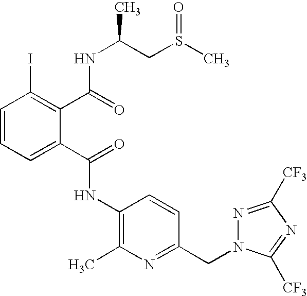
C1=CC=C(C(=O)NC2=C(C)N=C(CN3N=C([CF3])N=C3[CF3])C=C2)C(C(=O)NC(CS(C)=O)C)=C1I
